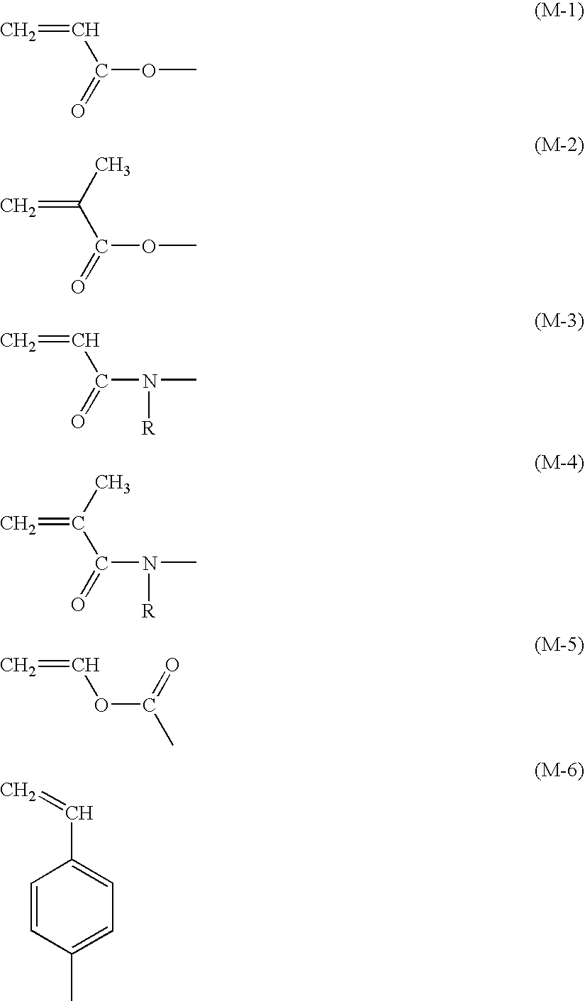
C=CC(OC)=O.CC(C(=O)OC)=C.C=CC(N(C)[R])=O.CC(C(=O)N(C)[R])=C.C=COC(C)=O.C1=CC(C)=CC=C1C=C
